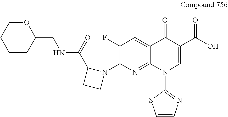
C1(F)=C(N2C(C(NCC3OCCCC3)=O)CC2)N=C2C(=C1)C(=O)C(C(O)=O)=CN2C1=NC=CS1
